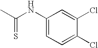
C1(NC(=S)C)=CC=C(Cl)C(Cl)=C1
